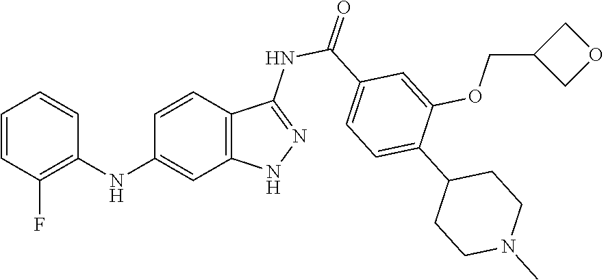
C1=CC(F)=C(NC2=CC3=C(C=C2)C(NC(=O)C2=CC=C(C4CCN(C)CC4)C(OCC4COC4)=C2)=NN3)C=C1
